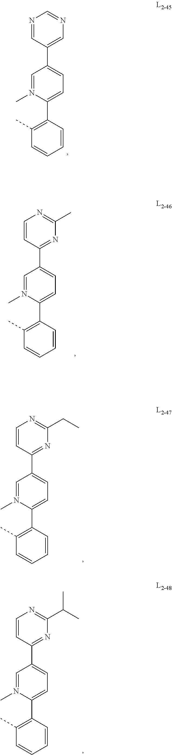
C1(C2=CN=CN=C2)=CC=C(C2=C(C)C=CC=C2)N(C)=C1.C1(C2=NC(C)=NC=C2)=CC=C(C2=C(C)C=CC=C2)N(C)=C1.C1(C2=NC(CC)=NC=C2)=CC=C(C2=C(C)C=CC=C2)N(C)=C1.C1(C2=NC(C(C)C)=NC=C2)=CC=C(C2=C(C)C=CC=C2)N(C)=C1
